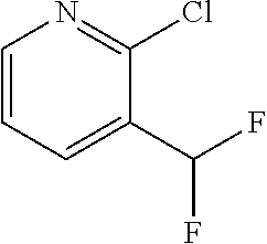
C1=CC=C(C(F)F)C(Cl)=N1
